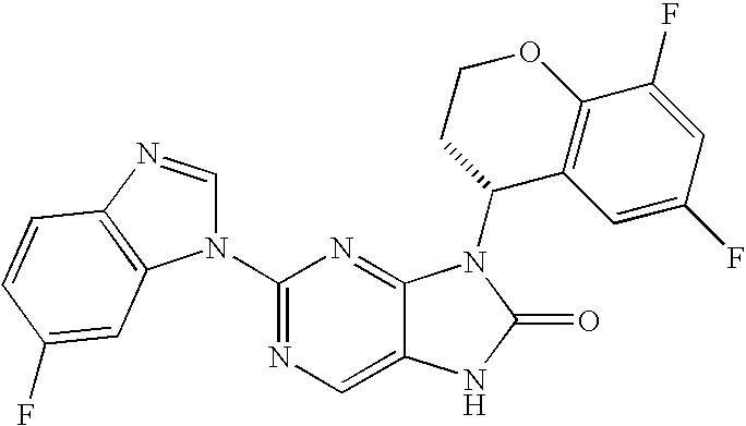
C12=CN=C(N3C=NC4=C3C=C(F)C=C4)N=C1N(C1C3=C(OCC1)C(F)=CC(F)=C3)C(=O)N2
